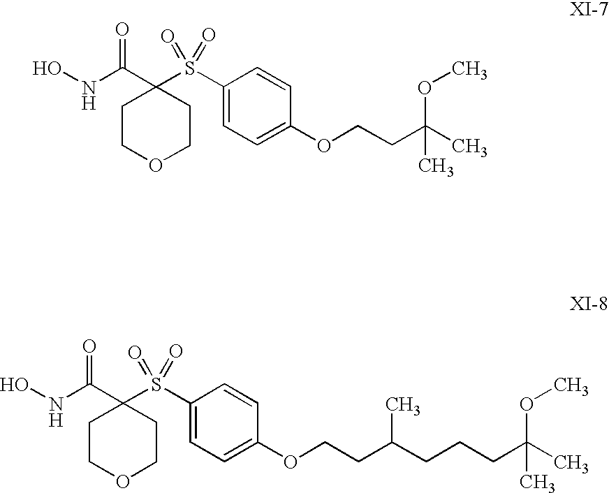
ONC(C1(S(C2=CC=C(OCCC(C)(OC)C)C=C2)(=O)=O)CCOCC1)=O.ONC(C1(S(C2=CC=C(OCCC(CCCC(C)(OC)C)C)C=C2)(=O)=O)CCOCC1)=O
